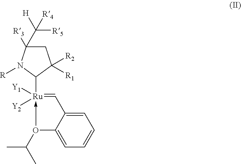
C1=C2C(=CC=C1)O(C(C)C)->[Ru](C1C([R2])([R1])CC([R3])(C([R5])([R4])[H])N1[R])([Y1])([Y2])=C2
